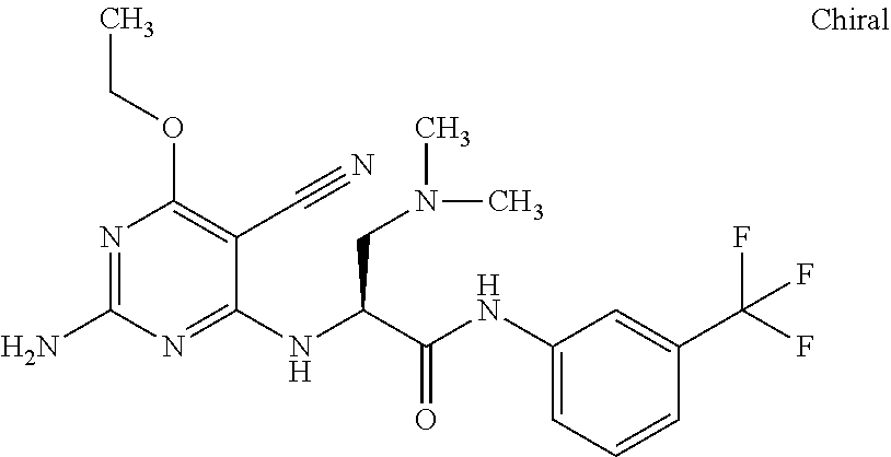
C1(NC(C(NC2=CC=CC(C(F)(F)F)=C2)=O)CN(C)C)=NC(N)=NC(OCC)=C1C#N
